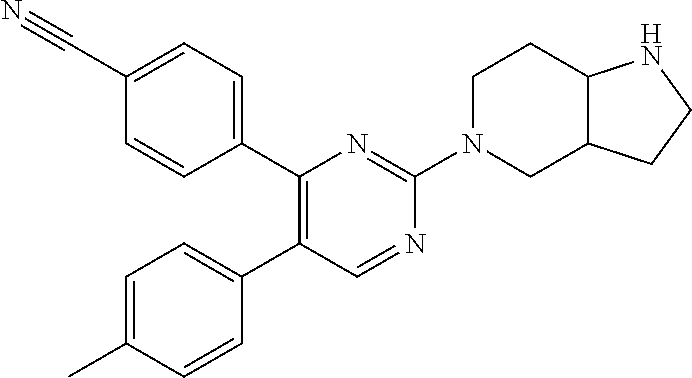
C1(C2=CC=C(C#N)C=C2)=C(C2=CC=C(C)C=C2)C=NC(N2CCC3C(C2)CCN3)=N1
